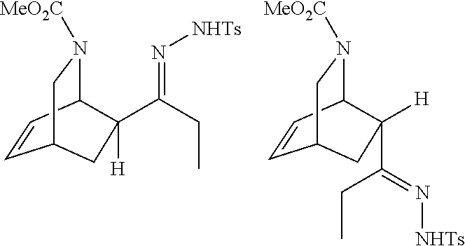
C1=CC2C(C(CC)=N[NHTs])([H])CC1CN2[MeO2C].C1=CC2C([H])(C(=N[NHTs])CC)CC1CN2[MeO2C]
